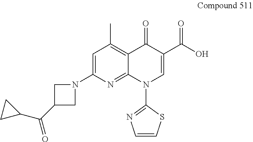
C1=C(N2CC(C(C3CC3)=O)C2)N=C2C(=C1C)C(=O)C(C(O)=O)=CN2C1=NC=CS1
